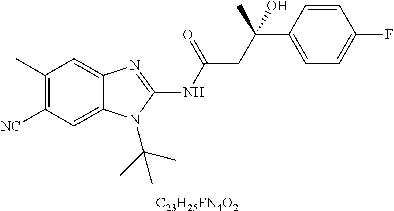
C1(C)=C([NC])C=C2C(=C1)N=C(NC(=O)CC(C1=CC=C(F)C=C1)(C)O)N2C(C)(C)C.[C23H25FN4O2]
